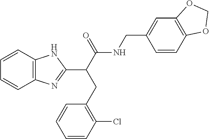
C1=CC2=C(C=C1)N=C(C(CC1=C(Cl)C=CC=C1)C(NCC1=CC3=C(C=C1)OCO3)=O)N2
